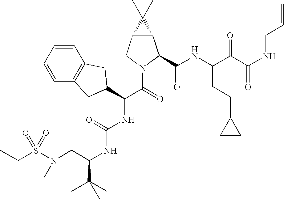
C(C)S(=O)(N(C)CC(NC(=O)NC(C(N1C(C(=O)NC(CCC2CC2)C(=O)C(=O)NCC=C)C2C(C1)C2(C)C)=O)C1CC2=C(C=CC=C2)C1)C(C)(C)C)=O
